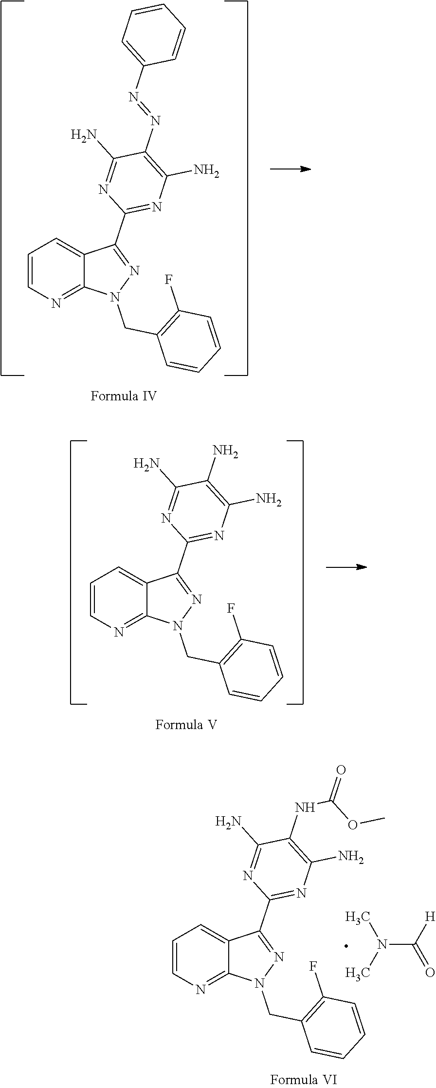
C1=CN=C2C(=C1)C(C1=NC(N)=C(N=NC3=CC=CC=C3)C(N)=N1)=NN2CC1=C(F)C=CC=C1.C1=CN=C2C(=C1)C(C1=NC(N)=C(N)C(N)=N1)=NN2CC1=C(F)C=CC=C1.C1=CN=C2C(=C1)C(C1=NC(N)=C(NC(=O)OC)C(N)=N1)=NN2CC1=C(F)C=CC=C1.N(C([H])=O)(C)C
